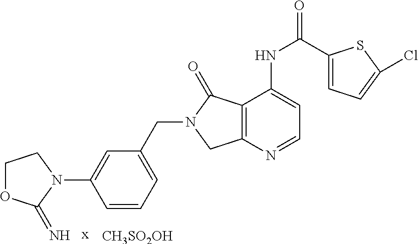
C1OC(=N)N(C2=CC(CN3CC4=C(C3=O)C(NC(C3=CC=C(Cl)S3)=O)=CC=N4)=CC=C2)C1.[x].[CH3SO2OH]
